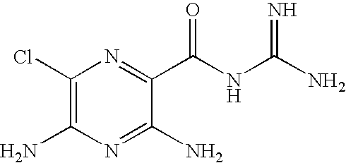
N1=C(C(NC(=N)N)=O)C(N)=NC(N)=C1Cl
